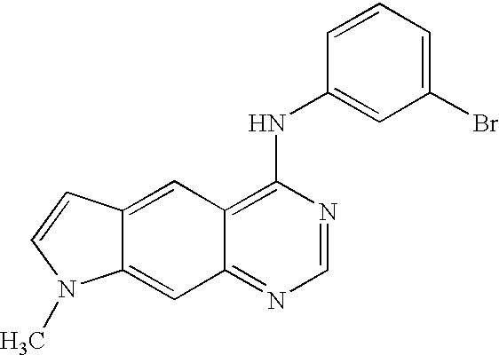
C12=CC3=NC=NC(NC4=CC(Br)=CC=C4)=C3C=C1C=CN2C
